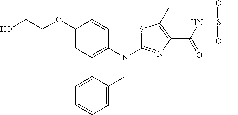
C1(OCCO)=CC=C(N(C2=NC(C(NS(C)(=O)=O)=O)=C(C)S2)CC2=CC=CC=C2)C=C1
